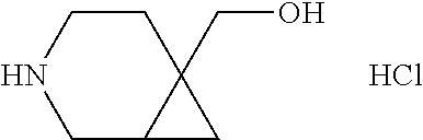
C(C12CCNCC1C2)O.Cl
